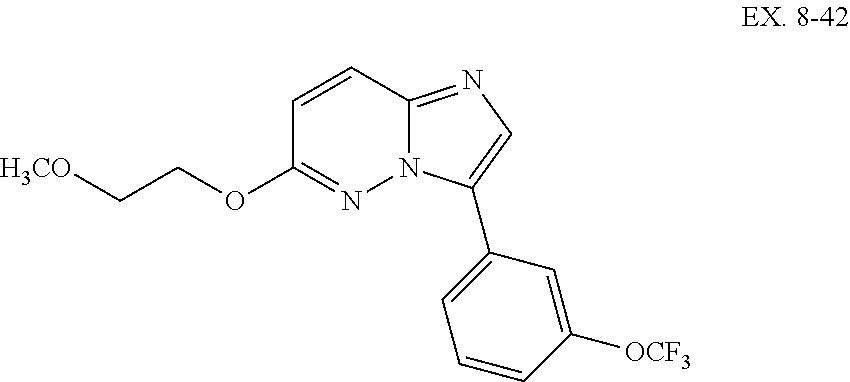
C1=CC2=NC=C(C3=CC=CC([OCF3])=C3)N2N=C1OCC[H3CO]
